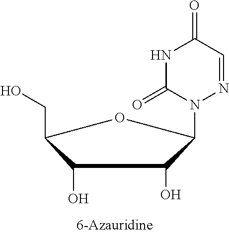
C1(O)C(CO)OC(N2N=CC(=O)NC2=O)C1O
